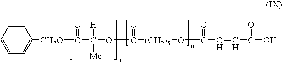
C1=CC=CC=C1[CH2O]C(C(OC([(CH2)5]OC(C=CC([OH])=O)=O)=O)([H])[Me])=O
